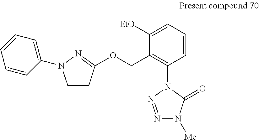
C1=CC(OCC2=C(N3C(=O)N([Me])N=N3)C=CC=C2[EtO])=NN1C1=CC=CC=C1
